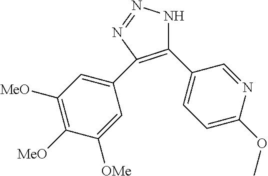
C1(C2=CC=C(OC)N=C2)=C(C2=CC([MeO])=C([MeO])C([OMe])=C2)N=NN1
